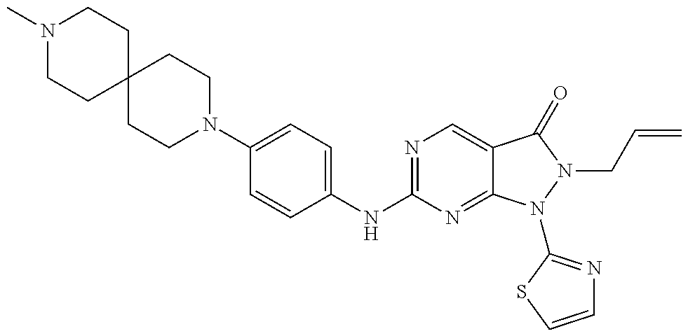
N1(C)CCC2(CC1)CCN(C1=CC=C(NC3=NC=C4C(=N3)N(C3=NC=CS3)N(CC=C)C4=O)C=C1)CC2
